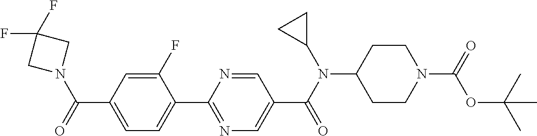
C1(C(=O)N2CC(F)(F)C2)=CC=C(C2=NC=C(C(N(C3CC3)C3CCN(C(=O)OC(C)(C)C)CC3)=O)C=N2)C(F)=C1
